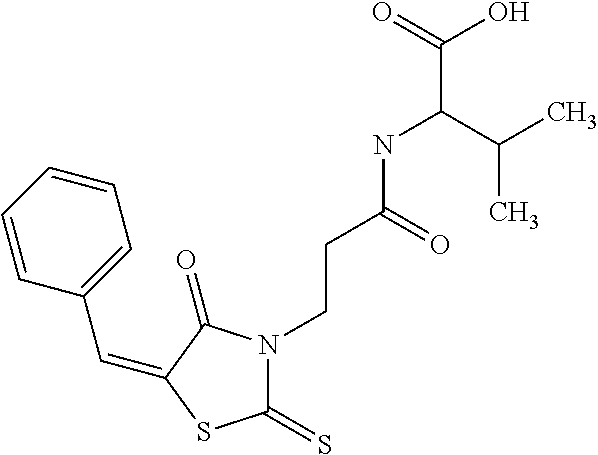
C(C1=CC=CC=C1)=C1C(=O)N(CCC(NC(C(O)=O)C(C)C)=O)C(=S)S1
